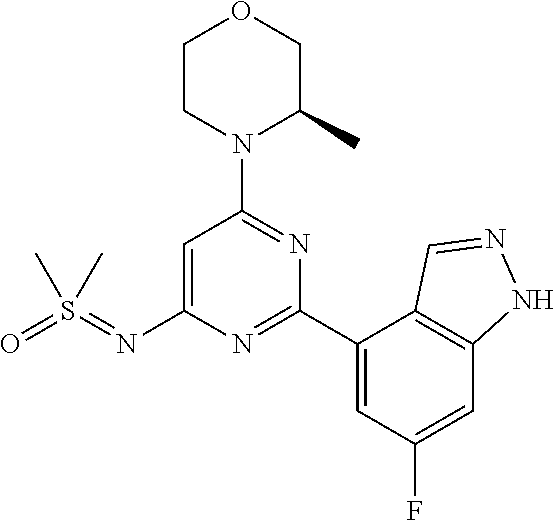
C1=C(N=S(=O)(C)C)N=C(C2=CC(F)=CC3=C2C=NN3)N=C1N1C(C)COCC1
